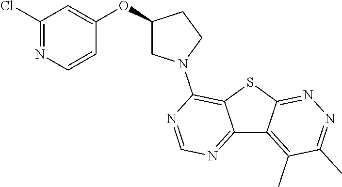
C12=NC=NC(N3CC(OC4=CC(Cl)=NC=C4)CC3)=C1SC1=NN=C(C)C(C)=C21
